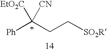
[Ph]C(CC[SO2R])([CN])[EtO2C]
